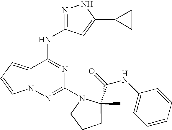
C1(N2CCCC2(C(=O)NC2=CC=CC=C2)C)=NN2C(=CC=C2)C(NC2=NNC(C3CC3)=C2)=N1
